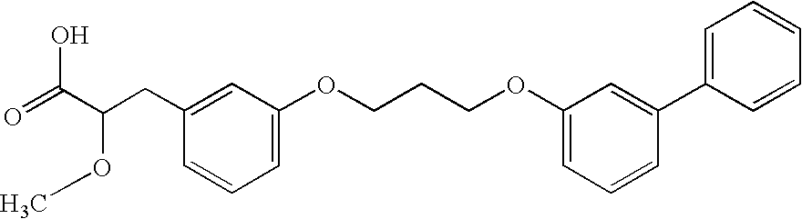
C1(OCCCOC2=CC=CC(C3=CC=CC=C3)=C2)=CC=CC(CC(C(=O)O)OC)=C1
